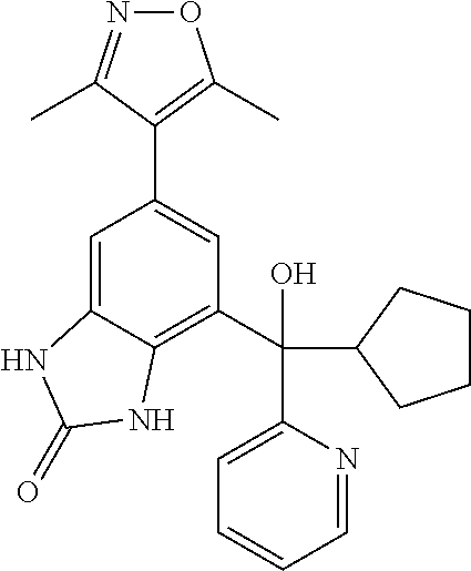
O1N=C(C)C(C2=CC(C(C3CCCC3)(O)C3=CC=CC=N3)=C3C(=C2)NC(=O)N3)=C1C
